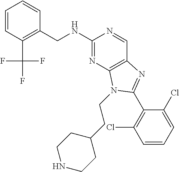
C1=CC(C(F)(F)F)=C(CNC2=NC3=C(C=N2)N=C(C2=C(Cl)C=CC=C2Cl)N3CCC2CCNCC2)C=C1
